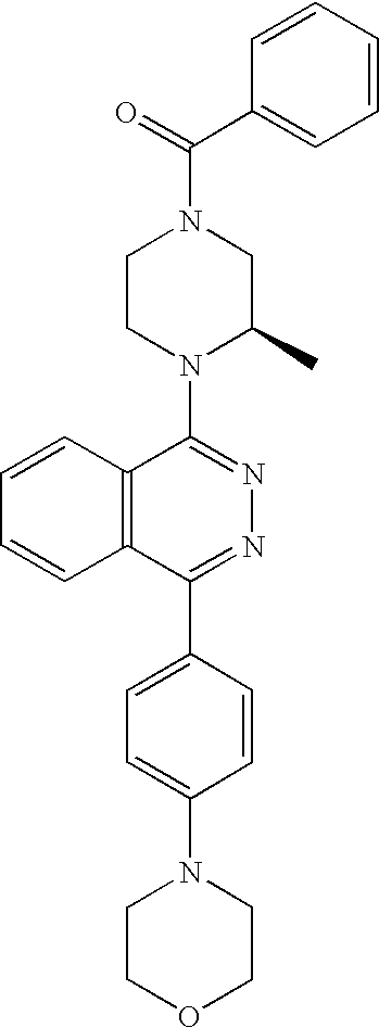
C(N1CCN(C2=NN=C(C3=CC=C(N4CCOCC4)C=C3)C3=C2C=CC=C3)C(C)C1)(C1=CC=CC=C1)=O
